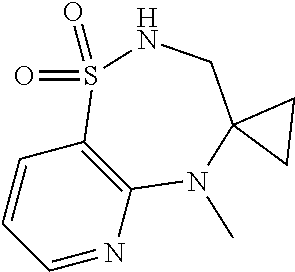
C1=CC=NC2=C1S(=O)(=O)NCC1(N2C)CC1
